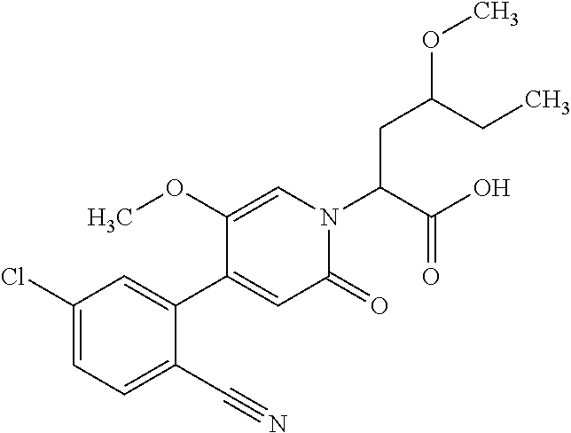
C1=C(C2=CC(Cl)=CC=C2C#N)C(OC)=CN(C(C(O)=O)CC(OC)CC)C1=O
